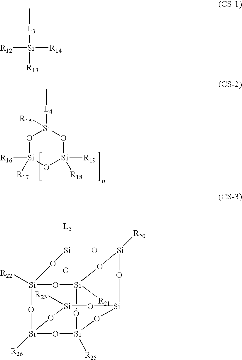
O1[Si]([R16])([R17])O[Si]([R19])([R18])O[Si]1([L4]C)[R15].O1[Si]2([R25])O[Si]3([R21])O[Si]4([R22])O[Si]1([R26])O[Si]1([R23])O[Si]([L5]C)(O[Si]([R20])(O3)O[Si](O2)O1)O4.C[L3][Si]([R13])([R12])[R14]
